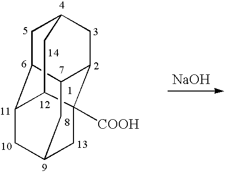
[NaOH].C1C2C3C4CC1CC1C2CC(CC41[COOH])C3
